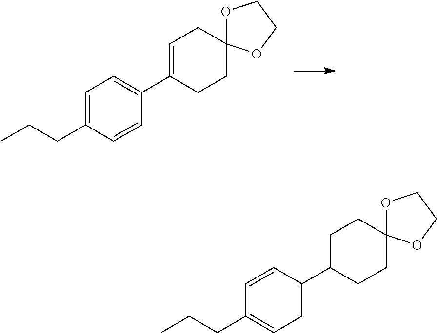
C1=C(CCC)C=CC(C2=CCC3(OCCO3)CC2)=C1.C1(CCC)=CC=C(C2CCC3(OCCO3)CC2)C=C1
